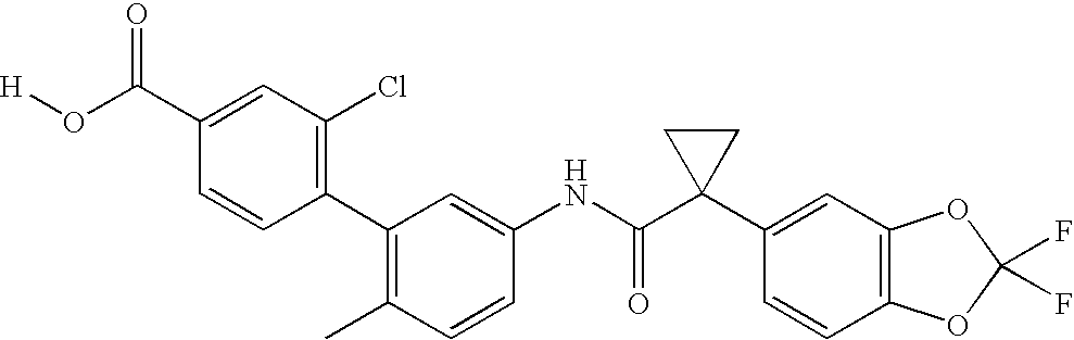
C1(C2=C(C)C=CC(NC(C3(C4=CC5=C(C=C4)OC(F)(F)O5)CC3)=O)=C2)=C(Cl)C=C(C(=O)O[H])C=C1
